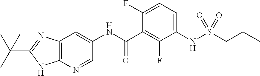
C(C1=NC2=C(N1)N=CC(NC(C1=C(F)C(NS(CCC)(=O)=O)=CC=C1F)=O)=C2)(C)(C)C
